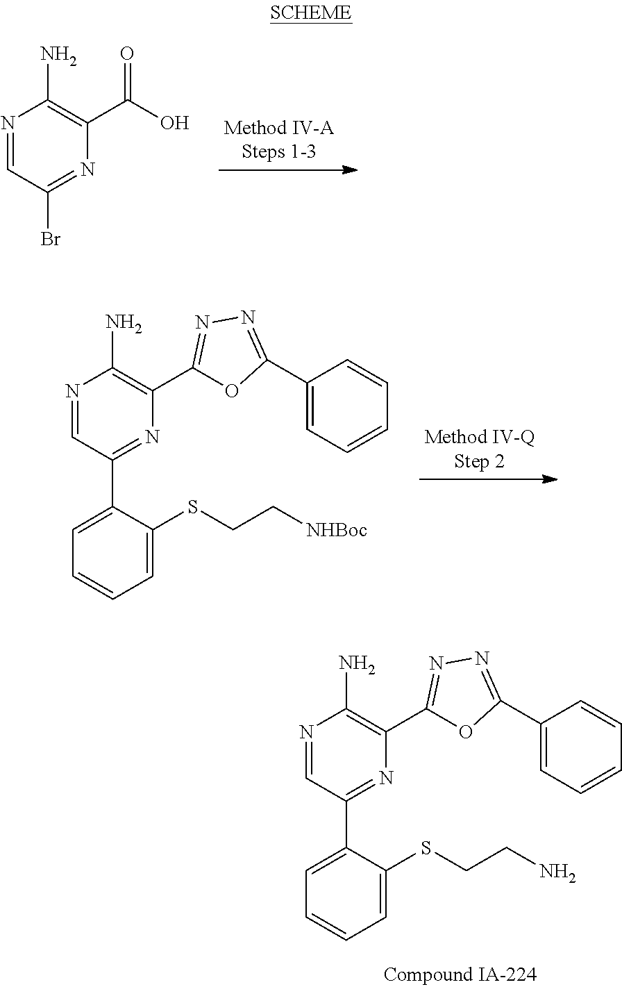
N1=CC(Br)=NC(C(O)=O)=C1N.N1=CC(C2=CC=CC=C2SCC[NHBoc])=NC(C2=NN=C(C3=CC=CC=C3)O2)=C1N.N1=CC(C2=CC=CC=C2SCCN)=NC(C2=NN=C(C3=CC=CC=C3)O2)=C1N
